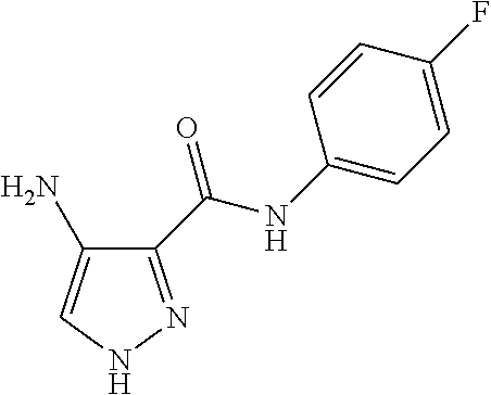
C1(C(NC2=CC=C(F)C=C2)=O)=NNC=C1N
